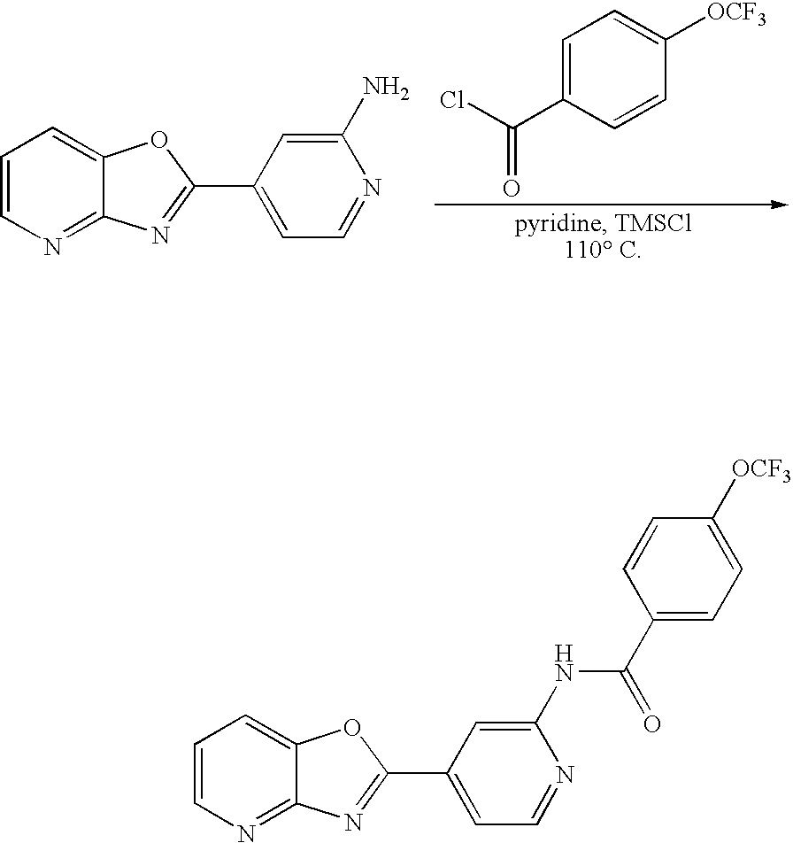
C1=C(C(Cl)=O)C=CC([OCF3])=C1.C1=CN=C2C(=C1)OC(C1=CC=NC(N)=C1)=N2.C1=CN=C2C(=C1)OC(C1=CC=NC(NC(C3=CC=C([OCF3])C=C3)=O)=C1)=N2
